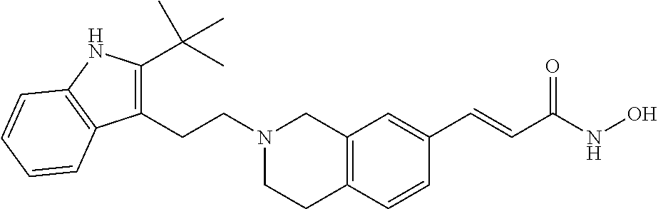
C12=C(C=CC(C=CC(NO)=O)=C1)CCN(CCC1=C(C(C)(C)C)NC3=C1C=CC=C3)C2
